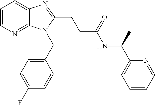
C1=CN=C2C(=C1)N=C(CCC(NC(C1=CC=CC=N1)C)=O)N2CC1=CC=C(F)C=C1
